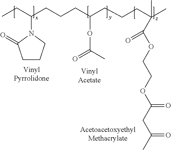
CCC(CCCC(CCCC(C)(C(OCCOC(CC(C)=O)=O)=O)C)OC(=O)C)N1C(=O)CCC1
